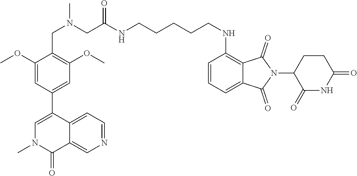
CN(CC1=C(OC)C=C(C2=CN(C)C(=O)C3=CN=CC=C23)C=C1OC)CC(=O)NCCCCCNC1=C2C(=CC=C1)C(=O)N(C1C(=O)NC(=O)CC1)C2=O
